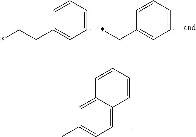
C1=CC=CC(C*)=C1.C1=CC=CC(CC*)=C1.C1=C2C(=CC(C)=C1)C=CC=C2
